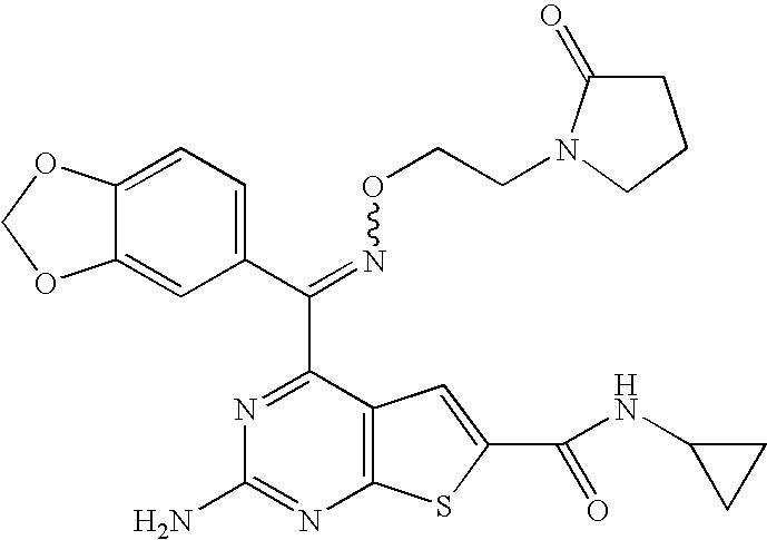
C(=NOCCN1C(=O)CCC1)(C1=NC(N)=NC2=C1C=C(C(NC1CC1)=O)S2)C1=CC=C2C(=C1)OCO2
